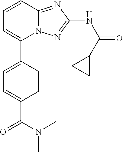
C1=C(C2=CC=CC3=NC(NC(=O)C4CC4)=NN23)C=CC(C(=O)N(C)C)=C1
